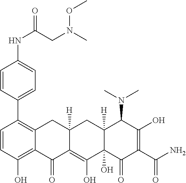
C1=CC(O)=C2C(=C1C1=CC=C(NC(=O)CN(C)OC)C=C1)CC1([H])C(=C(O)C3(O)C([H])(C1)C(N(C)C)C(O)=C(C(N)=O)C3=O)C2=O
